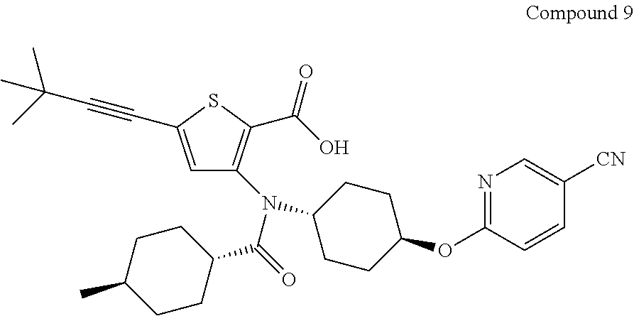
C1=C(C#CC(C)(C)C)SC(C(=O)O)=C1N(C(=O)C1CCC(C)CC1)C1CCC(OC2=NC=C([CN])C=C2)CC1
